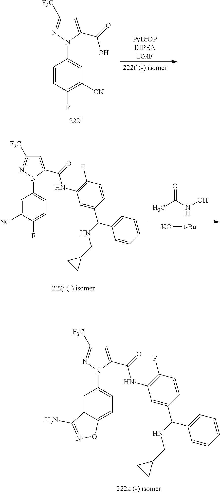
C1=C2C(=CC=C1N1C(C(=O)NC3=C(F)C=CC(C(NCC4CC4)C4=CC=CC=C4)=C3)=CC([F3C])=N1)ON=C2N.C1=CC(F)=C([CN])C=C1N1C(C(=O)O)=CC([F3C])=N1.C1=C([NC])C(F)=CC=C1N1C(C(=O)NC2=C(F)C=CC(C(NCC3CC3)C3=CC=CC=C3)=C2)=CC([F3C])=N1.O=C(C)NO.[KO][t-Bu]
